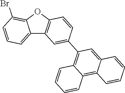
C12=CC=CC(Br)=C1OC1=C2C=C(C2=C3C(=C4C(=C2)C=CC=C4)C=CC=C3)C=C1
